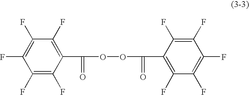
C1(F)=C(F)C(F)=C(F)C(C(=O)OOC(=O)C2=C(F)C(F)=C(F)C(F)=C2F)=C1F
